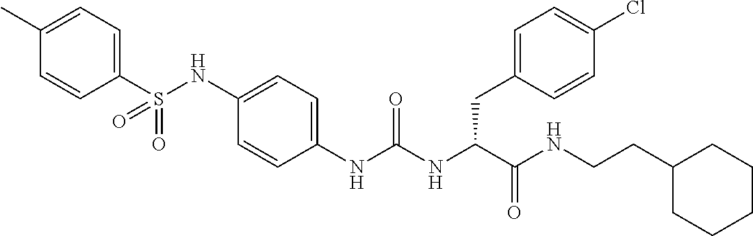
C1(S(NC2=CC=C(NC(NC(C(NCCC3CCCCC3)=O)CC3=CC=C(Cl)C=C3)=O)C=C2)(=O)=O)=CC=C(C)C=C1
